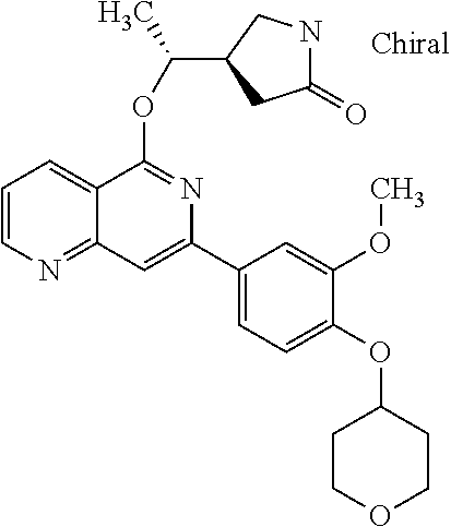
C1(C2=CC3=NC=CC=C3C(OC(C)C3CC(=O)NC3)=N2)=CC=C(OC2CCOCC2)C(OC)=C1
